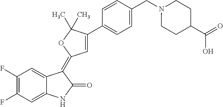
C1=C2C(=CC(F)=C1F)NC(=O)C2=C1C=C(C2=CC=C(CN3CCC(C(O)=O)CC3)C=C2)C(C)(C)O1
